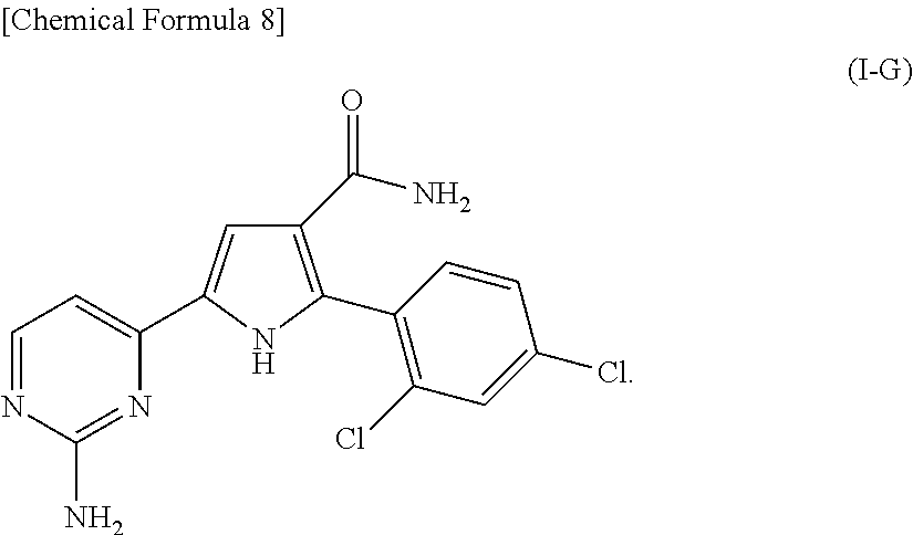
C1=NC(N)=NC(C2=CC(C(N)=O)=C(C3=C(Cl)C=C(Cl)C=C3)N2)=C1
